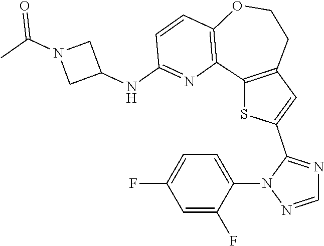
C12=C(C=C(C3=NC=NN3C3=CC=C(F)C=C3F)S1)CCOC1=C2N=C(NC2CN(C(C)=O)C2)C=C1
